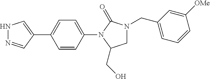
C1(N2C(CO)CN(CC3=CC=CC([OMe])=C3)C2=O)=CC=C(C2=CNN=C2)C=C1
